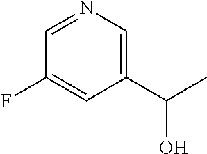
C1=NC=C(C(O)C)C=C1F
